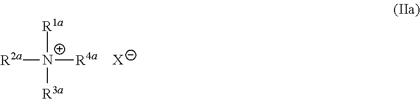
[R2a][N+]([R1a])([R4a])[R3a].[X]
